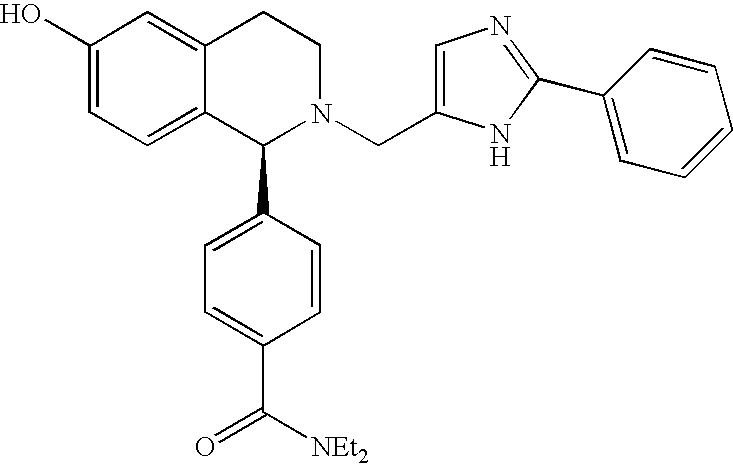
C1(O)=CC=C2C(=C1)CCN(CC1=CN=C(C3=CC=CC=C3)N1)C2C1=CC=C(C([NEt2])=O)C=C1
